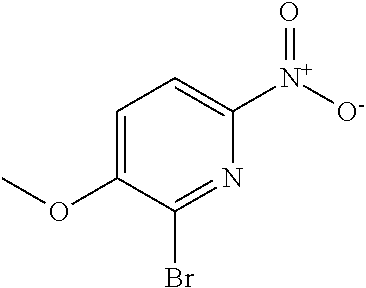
C1=C(OC)C(Br)=NC([N+]([O-])=O)=C1
